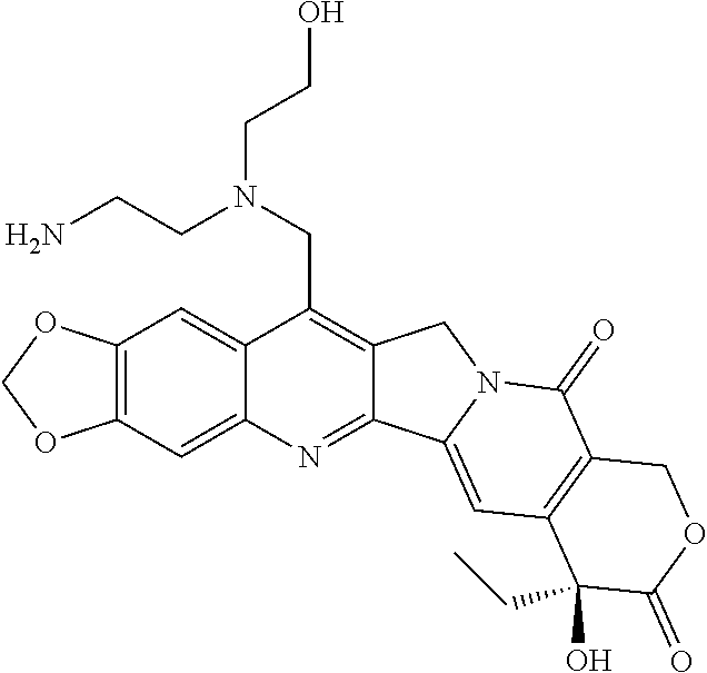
O1COC2=C1C=C1C(CN(CCN)CCO)=C3C(=NC1=C2)C1=CC2=C(C(=O)N1C3)COC(=O)C2(CC)O
